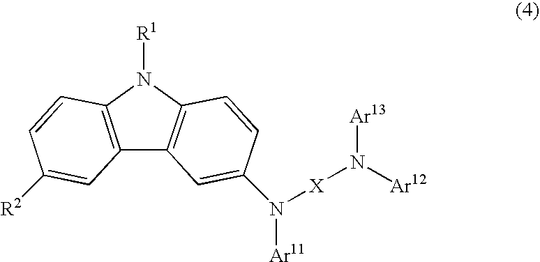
C12=C(N([R1])C3=C1C=C(N([X]N([Ar13])[Ar12])[Ar11])C=C3)C=CC([R2])=C2
